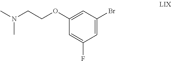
CN(CCOC1=CC(Br)=CC(F)=C1)C
